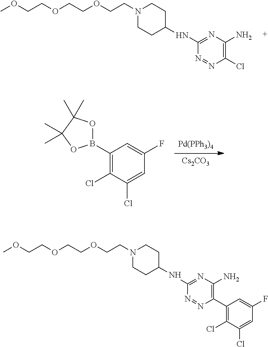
[Pd(PPh3)4].[Cs2CO3].C1(B2OC(C)(C)C(C)(C)O2)=C(Cl)C(Cl)=CC(F)=C1.C1N(CCOCCOCCOC)CCC(NC2=NC(N)=C(Cl)N=N2)C1.C1N(CCOCCOCCOC)CCC(NC2=NC(N)=C(C3=C(Cl)C(Cl)=CC(F)=C3)N=N2)C1
